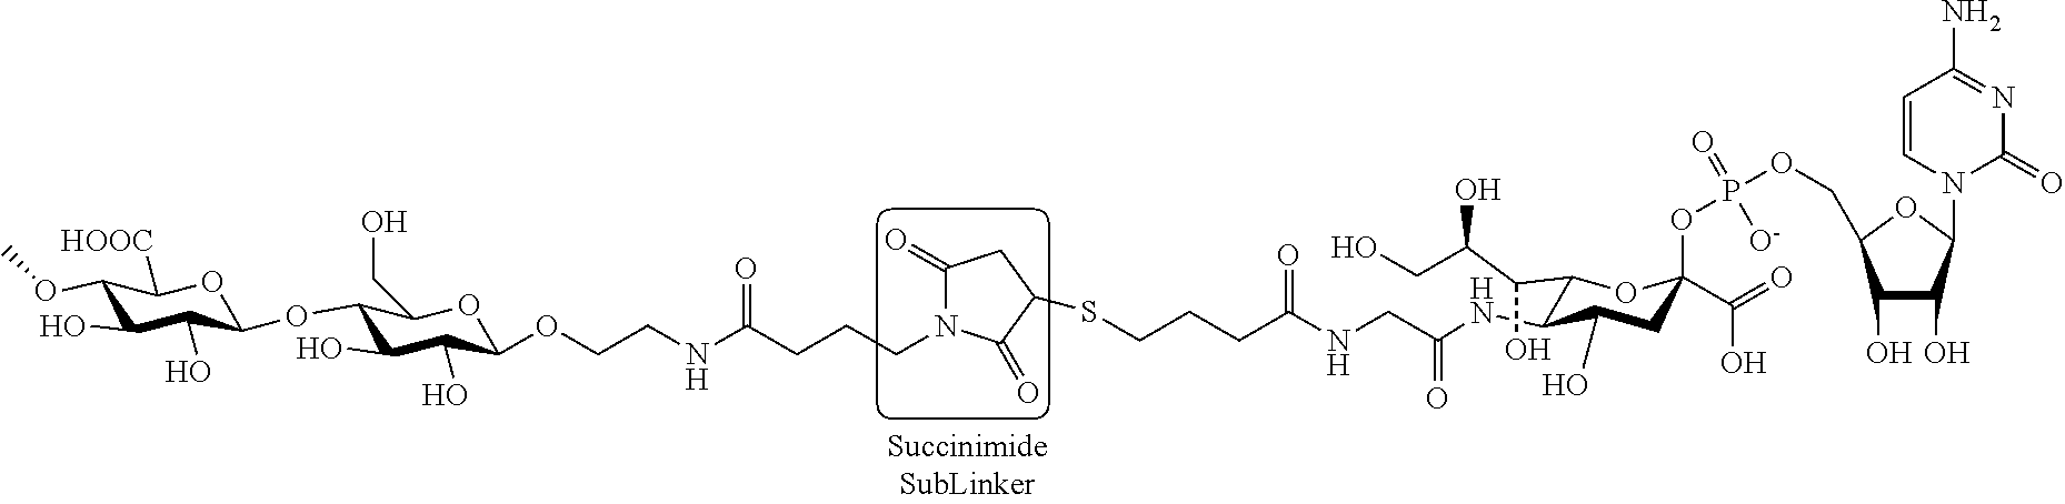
C1(OC)C(O)C(O)C(OC2C(O)C(O)C(OCCNC(CCCN3C(=O)CC(SCCCC(=O)NCC(NC4C(C(C(CO)O)O)OC(OP(=O)([O-])OCC5C(O)C(O)C(N6C(=O)N=C(N)C=C6)O5)(C(=O)O)CC4O)=O)C3=O)=O)OC2CO)OC1[HOOC]
